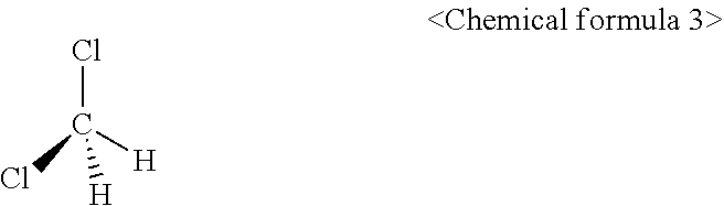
ClC([H])([H])Cl
